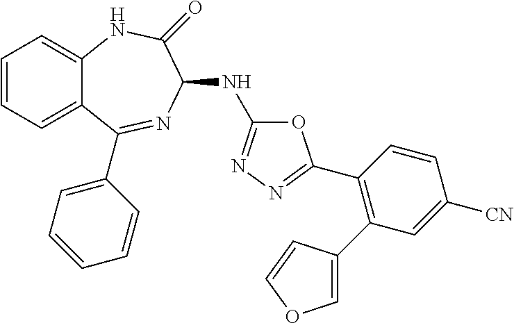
C1=CC=C2C(=C1)NC(=O)C(NC1=NN=C(C3=C(C4=COC=C4)C=C([CN])C=C3)O1)N=C2C1=CC=CC=C1
